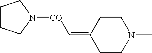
C1C(=C[CO]N2CCCC2)CCN(C)C1
